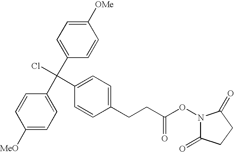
C1([MeO])=CC=C(C(C2=CC=C([OMe])C=C2)(Cl)C2=CC=C(CCC(ON3C(=O)CCC3=O)=O)C=C2)C=C1
